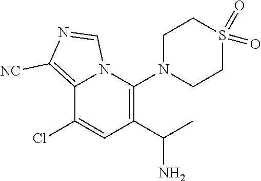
C1(C(C)N)=C(N2CCS(=O)(=O)CC2)N2C(=C([NC])N=C2)C(Cl)=C1
